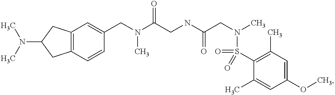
C1(CN(C(CNC(CN(C)S(=O)(C2=C(C)C=C(OC)C=C2C)=O)=O)=O)C)=CC2=C(C=C1)CC(N(C)C)C2
